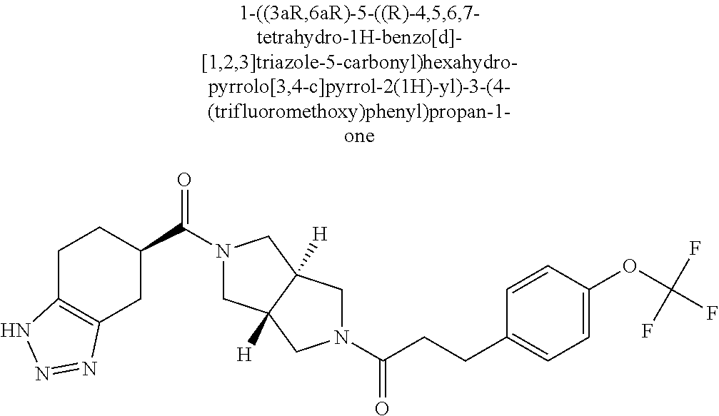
C1C2=C(CCC1C(=O)N1CC3([H])C([H])(C1)CN(C(=O)CCC1=CC=C(OC(F)(F)F)C=C1)C3)NN=N2
